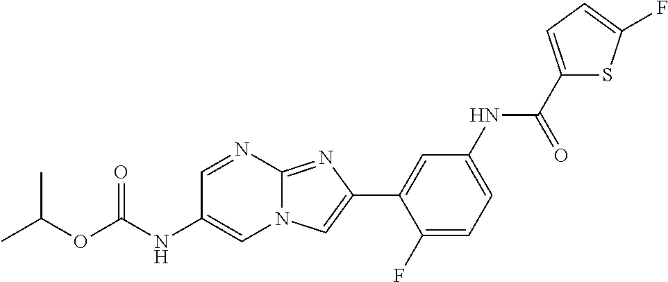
C1=NC2=NC(C3=CC(NC(C4=CC=C(F)S4)=O)=CC=C3F)=CN2C=C1NC(OC(C)C)=O
